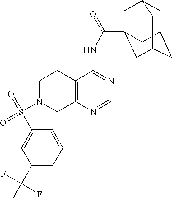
C1N(S(=O)(=O)C2=CC(C(F)(F)F)=CC=C2)CC2=C(C1)C(NC(=O)C13CC4CC(CC(C1)C4)C3)=NC=N2
